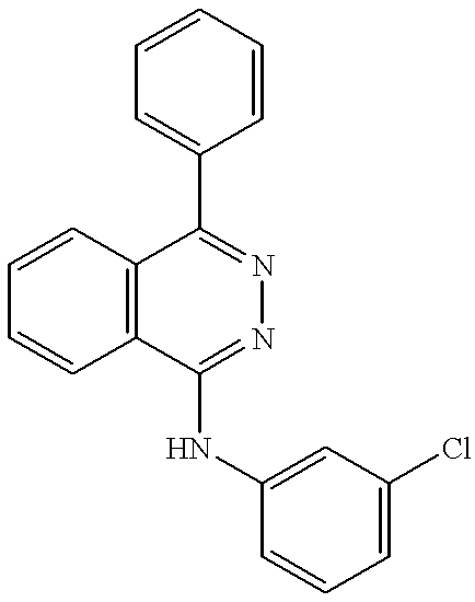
C12=C(C=CC=C1)C(C1=CC=CC=C1)=NN=C2NC1=CC(Cl)=CC=C1
